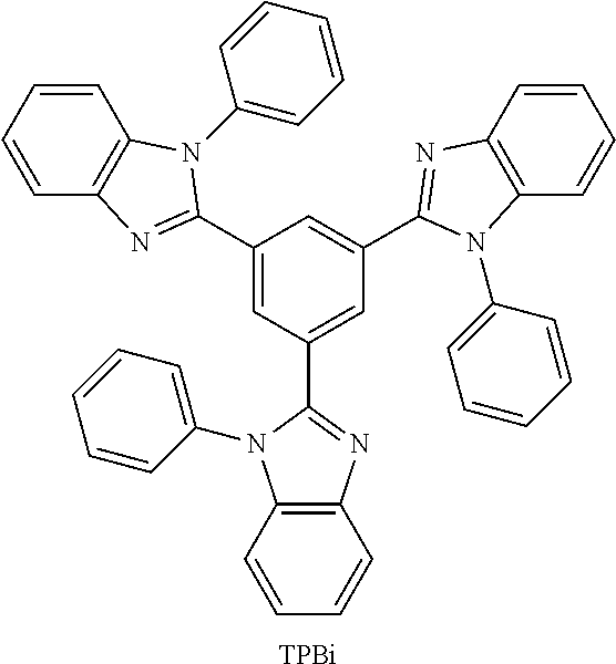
[TPBi].C1(C2=NC3=C(C=CC=C3)N2C2=CC=CC=C2)=CC(C2=NC3=C(N2C2=CC=CC=C2)C=CC=C3)=CC(C2=NC3=C(C=CC=C3)N2C2=CC=CC=C2)=C1
